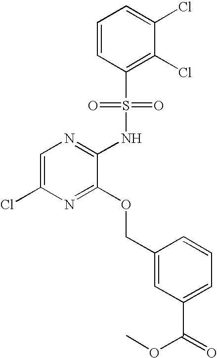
C1=C(Cl)N=C(OCC2=CC(C(=O)OC)=CC=C2)C(NS(C2=C(Cl)C(Cl)=CC=C2)(=O)=O)=N1
